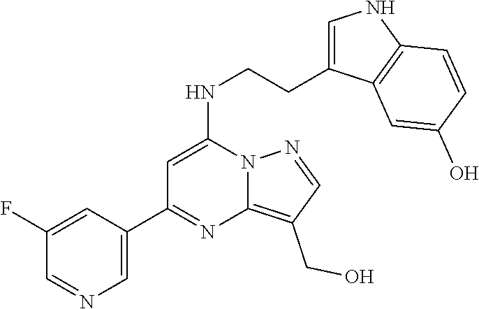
C1(C2=NC3=C(CO)C=NN3C(NCCC3=CNC4=C3C=C(O)C=C4)=C2)=CN=CC(F)=C1
